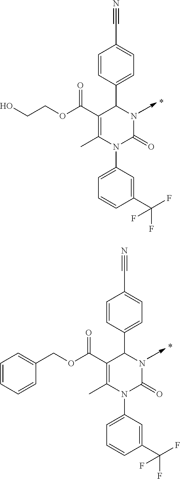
C(COC(C1=C(C)N(C2=CC=CC(C(F)(F)F)=C2)C(=O)NC1C1=CC=C(C#N)C=C1)=O)O.C1(COC(C2=C(C)N(C3=CC=CC(C(F)(F)F)=C3)C(=O)NC2C2=CC=C(C#N)C=C2)=O)=CC=CC=C1
